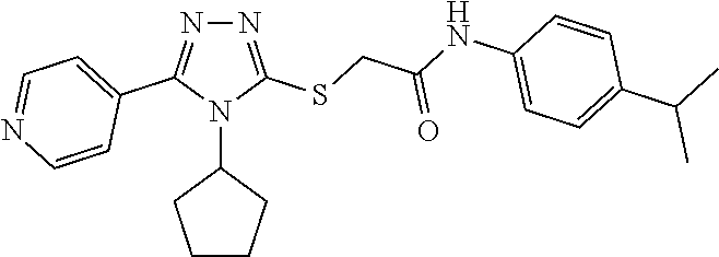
N1=C(SCC(NC2=CC=C(C(C)C)C=C2)=O)N(C2CCCC2)C(C2=CC=NC=C2)=N1
